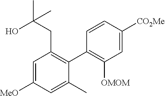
C1=C([MeO])C=C(C)C(C2=C([OMOM])C=C([CO2Me])C=C2)=C1CC(C)(O)C
